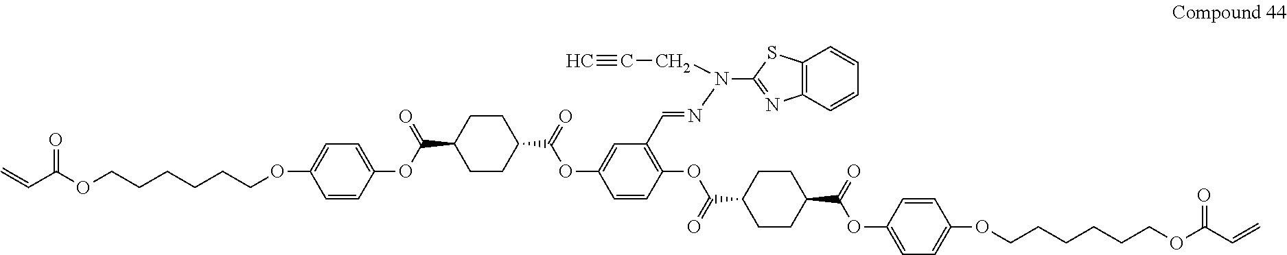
C(C(OCCCCCCOC1=CC=C(OC(C2CCC(C(=O)OC3=CC(C=NN(C4=NC5=C(S4)C=CC=C5)CC#C)=C(OC(C4CCC(C(OC5=CC=C(OCCCCCCOC(C=C)=O)C=C5)=O)CC4)=O)C=C3)CC2)=O)C=C1)=O)=C
